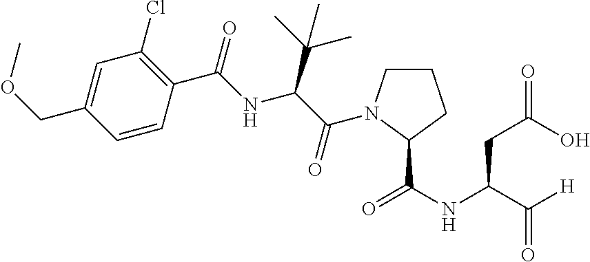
C1=C(COC)C=CC(C(=O)NC(C(C)(C)C)C(=O)N2CCCC2C(NC(C([H])=O)CC(=O)O)=O)=C1Cl
